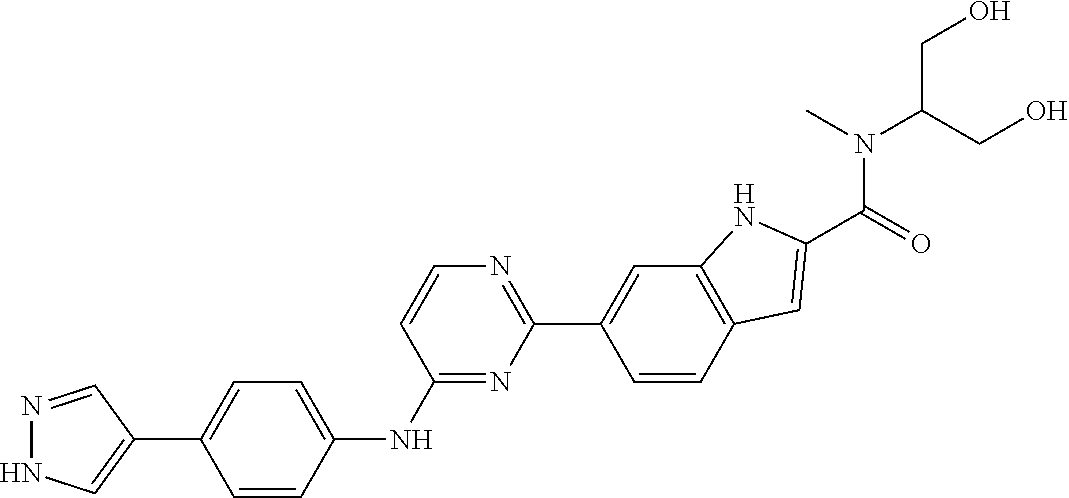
C1=CN=C(C2=CC3=C(C=C(C(N(C(CO)CO)C)=O)N3)C=C2)N=C1NC1=CC=C(C2=CNN=C2)C=C1
